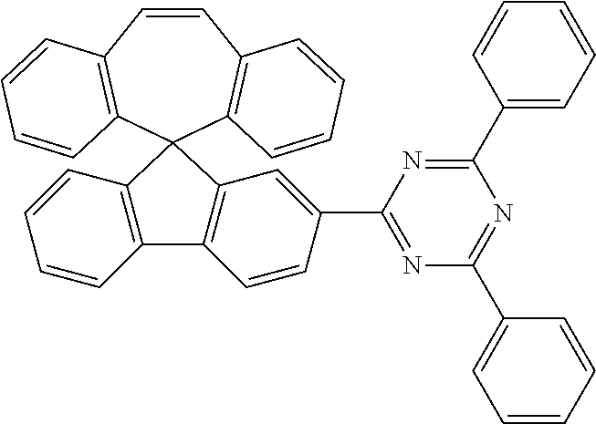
C12=C(C=CC=C1)C1(C3=C2C=CC(C2=NC(C4=CC=CC=C4)=NC(C4=CC=CC=C4)=N2)=C3)C2=C(C=CC3=C1C=CC=C3)C=CC=C2
